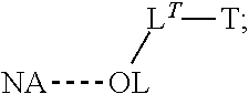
[LT]([T])[OL][NA]
